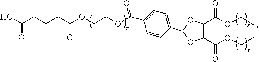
OC(CCCC(OCCOC(=O)C1=CC=C(C2OC(C(OCC)=O)C(C(OCC)=O)O2)C=C1)=O)=O
